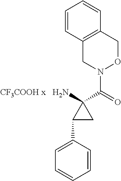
C1(C2=CC=CC=C2)CC1(N)C(=O)N1OCC2=C(C1)C=CC=C2
